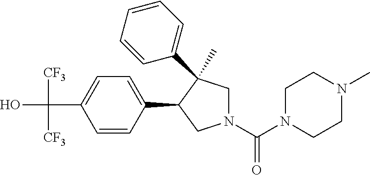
C(C1=CC=C(C2CN(C(N3CCN(C)CC3)=O)CC2(C)C2=CC=CC=C2)C=C1)(O)([CF3])[CF3]
